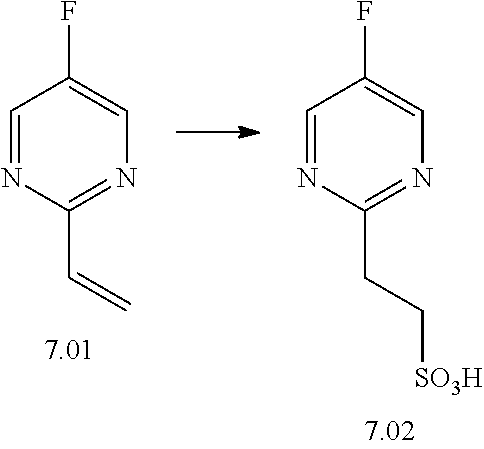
C1=NC(C=C)=NC=C1F.C1=NC(CC[SO3H])=NC=C1F
